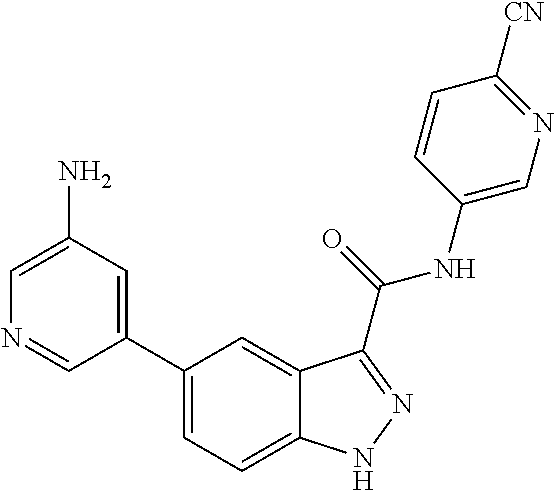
C1(N)=CN=CC(C2=CC=C3C(=C2)C(C(NC2=CN=C([CN])C=C2)=O)=NN3)=C1
